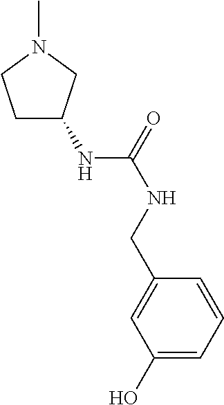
C1C(NC(NCC2=CC(O)=CC=C2)=O)CN(C)C1
